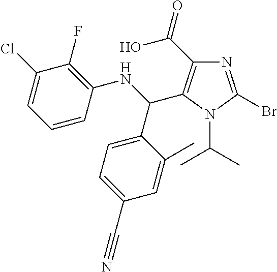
N1=C(Br)N(C(C)C)C(C(C2=CC=C(C#N)C=C2C)NC2=C(F)C(Cl)=CC=C2)=C1C(=O)O
